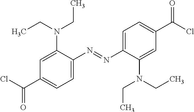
C1=C(N=NC2=CC=C(C(Cl)=O)C=C2N(CC)CC)C(N(CC)CC)=CC(C(Cl)=O)=C1
